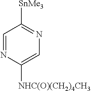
C1=NC([NHC(O)(CH2)4CH3])=CN=C1[SnMe3]
